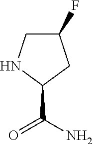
C1(F)CNC(C(N)=O)C1
